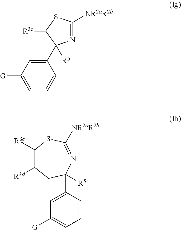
N1=C([NR2aR2b])SC([R3c])C1([R5])C1=CC([G])=CC=C1.C1([R3c])C([R3d])CC(C2=CC([G])=CC=C2)([R5])N=C([NR2aR2b])S1
